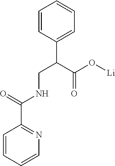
C1=CC=CN=C1C(=O)NCC(C(O[Li])=O)C1=CC=CC=C1
